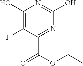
C1(O)=C(F)C(C(OCC)=O)=NC(O)=N1
